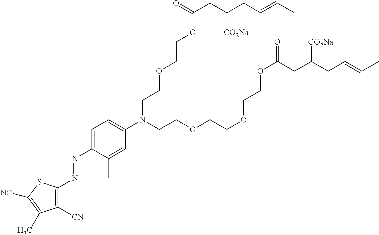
O=C(CC(CC=CC)[CO2Na])OCCOCCN(C1=CC=C(N=NC2=C([CN])C(C)=C([NC])S2)C(C)=C1)CCOCCOCCOC(=O)CC(CC=CC)[CO2Na]
